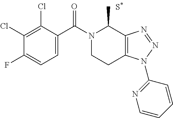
C1=C(C(N2CCC3=C(C2C)N=NN3C2=NC=CC=C2)=O)C(Cl)=C(Cl)C(F)=C1
